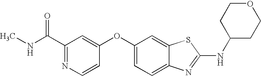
N1=C(C(=O)NC)C=C(OC2=CC=C3C(=C2)SC(NC2CCOCC2)=N3)C=C1
